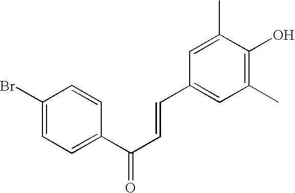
C1(Br)=CC=C(C(C=CC2=CC(C)=C(O)C(C)=C2)=O)C=C1
